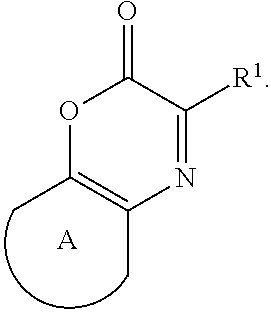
CC1=C(C)N=C([R1])C(=O)O1.[A]
